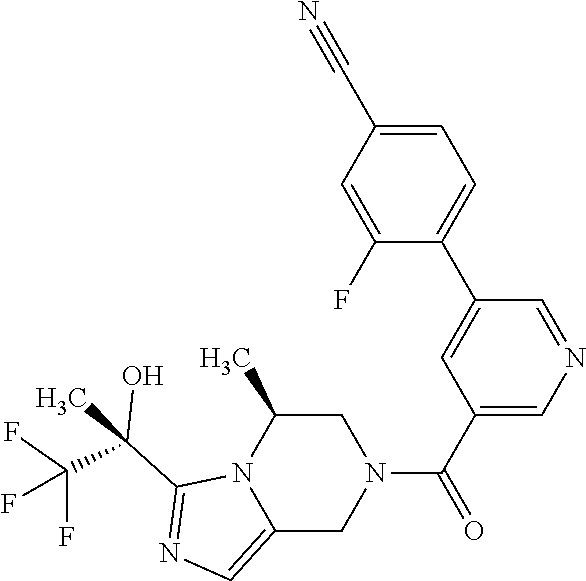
C12=CN=C(C(C)(C(F)(F)F)O)N1C(C)CN(C(C1=CN=CC(C3=CC=C(C#N)C=C3F)=C1)=O)C2
